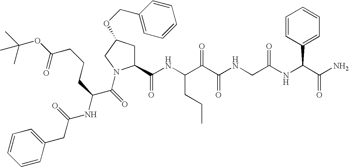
C1(C(NC(C(C(NCC(NC(C(N)=O)C2=CC=CC=C2)=O)=O)=O)CCC)=O)CC(OCC2=CC=CC=C2)CN1C(C(NC(CC1=CC=CC=C1)=O)CCCC(=O)OC(C)(C)C)=O
